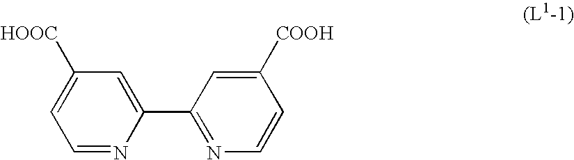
C1=NC(C2=NC=CC([COOH])=C2)=CC([HOOC])=C1
